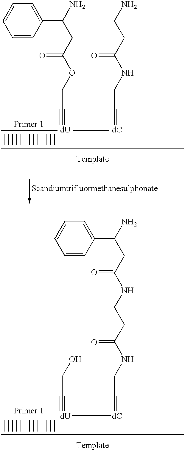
OCC#[dU][dC]#CCNC(CCNC(CC(N)C1=CC=CC=C1)=O)=O.C1=CC(C(N)CC(OCC#[dU])=O)=CC=C1.C(N)CC(NCC#[dC])=O
